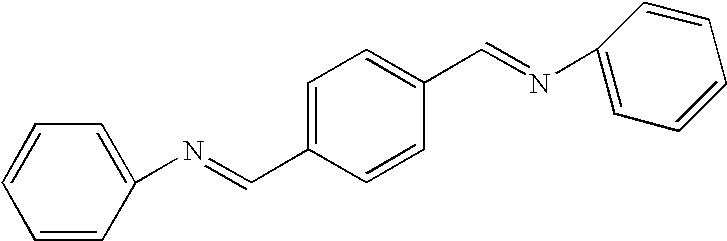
C1=C(C=NC2=CC=CC=C2)C=CC(C=NC2=CC=CC=C2)=C1
